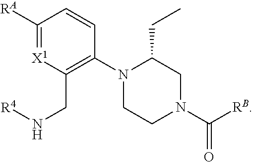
C1([RA])=[X1]C(CN[R4])=C(N2CCN(C([RB])=O)CC2CC)C=C1
